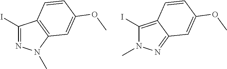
C1(I)=NN(C)C2=C1C=CC(OC)=C2.C1(I)=C2C(=NN1C)C=C(OC)C=C2
